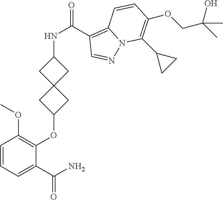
C1=CC=C(C(N)=O)C(OC2CC3(C2)CC(NC(C2=C4N(N=C2)C(C2CC2)=C(OCC(C)(O)C)C=C4)=O)C3)=C1OC
